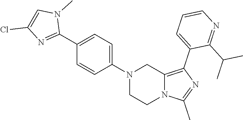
N1(C2=CC=C(C3=NC(Cl)=CN3C)C=C2)CCN2C(=C(C3=CC=CN=C3C(C)C)N=C2C)C1
